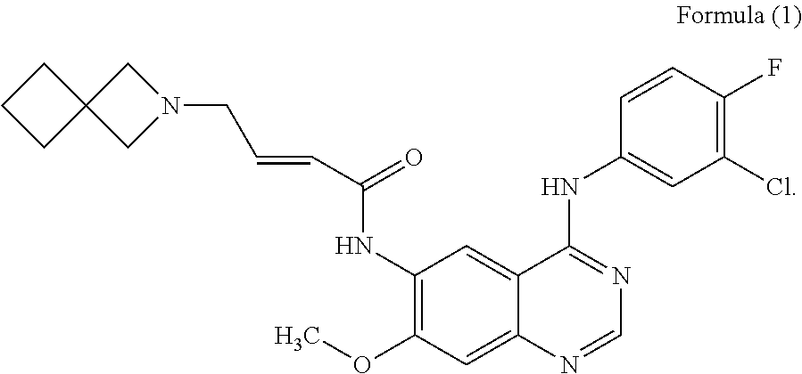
O(C)C1=C(NC(C=CCN2CC3(CCC3)C2)=O)C=C2C(=C1)N=CN=C2NC1=CC(Cl)=C(F)C=C1
